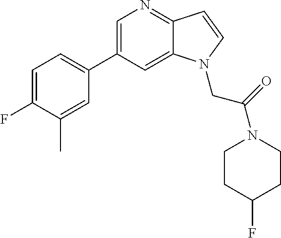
C1=C(C2=CC=C(F)C(C)=C2)C=C2C(=N1)C=CN2CC(=O)N1CCC(F)CC1
